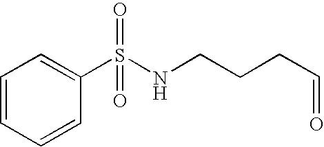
C1=CC=CC(S(NCCCC=O)(=O)=O)=C1
